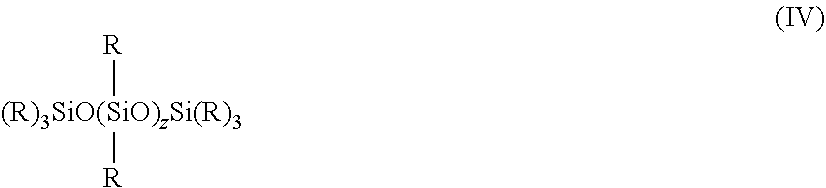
[(R)3SiO(SiO)zSi(R)3]([R])[R]
